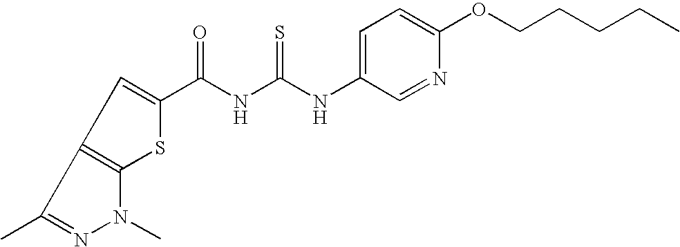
C(NC(NC1=CC=C(OCCCCC)N=C1)=S)(=O)C1=CC2=C(S1)N(C)N=C2C
